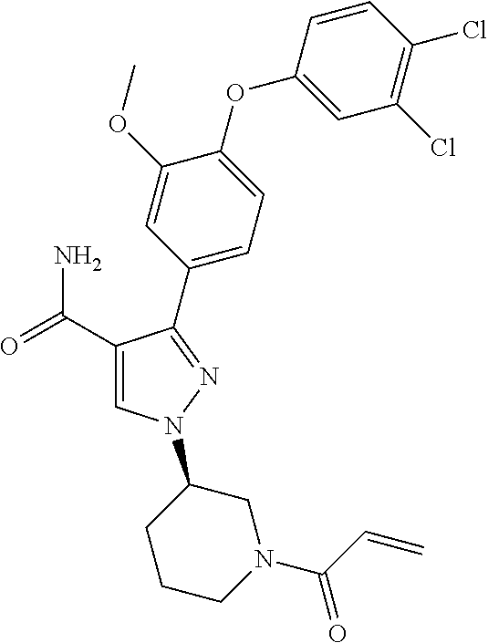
C1(C(=O)N)=CN(C2CCCN(C(C=C)=O)C2)N=C1C1=CC=C(OC2=CC(Cl)=C(Cl)C=C2)C(OC)=C1
